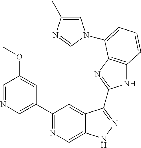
C1(C2=NC=C3C(=C2)C(C2=NC4=C(N2)C=CC=C4N2C=C(C)N=C2)=NN3)=CN=CC(OC)=C1
